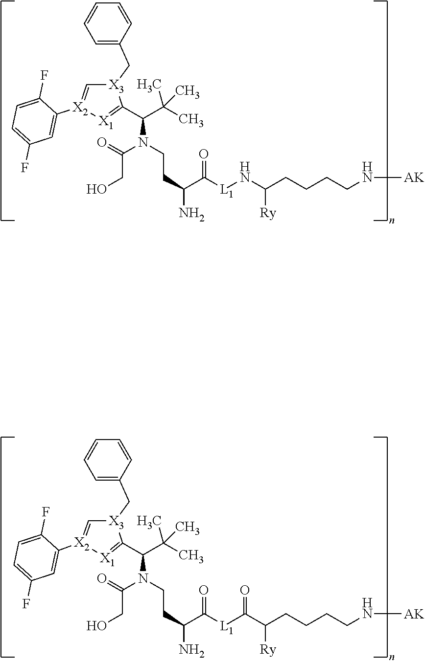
C(CO)(N(CCC(C([L1]NC(CCCCN[AK])[Ry])=O)N)C(C(C)(C)C)C1=[X1][X2](C2=CC(F)=CC=C2F)=C[X3]1CC1=CC=CC=C1)=O.C(CO)(N(CCC(C([L1]C(C(CCCCN[AK])[Ry])=O)=O)N)C(C(C)(C)C)C1=[X1][X2](C2=CC(F)=CC=C2F)=C[X3]1CC1=CC=CC=C1)=O
